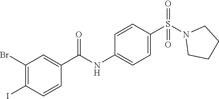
C1(Br)=C(I)C=CC(C(NC2=CC=C(S(N3CCCC3)(=O)=O)C=C2)=O)=C1
